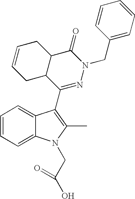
C1=CC=C2C(=C1)C(C1=NN(CC3=CC=CC=C3)C(=O)C3C1CC=CC3)=C(C)N2CC(O)=O
